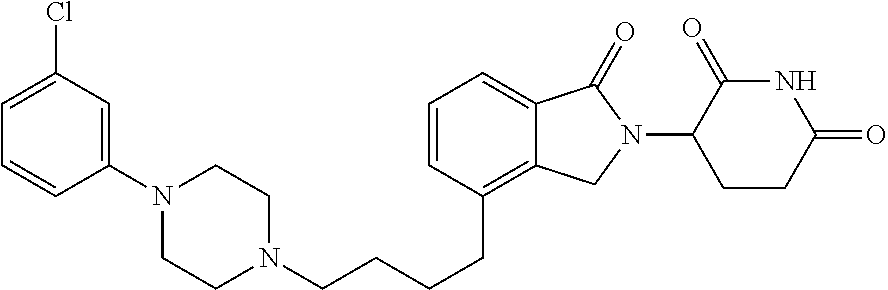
C1=CC(CCCCN2CCN(C3=CC(Cl)=CC=C3)CC2)=C2C(=C1)C(=O)N(C1C(=O)NC(=O)CC1)C2
